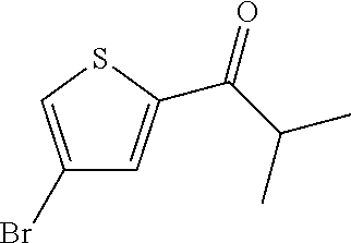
C1(Br)=CSC(C(C(C)C)=O)=C1
